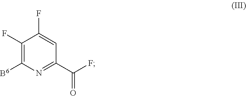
C1(F)=C([B6])N=C(C(F)=O)C=C1F
